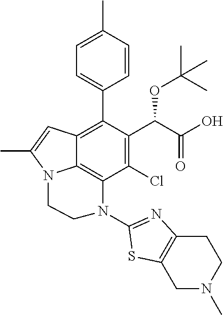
C1(Cl)=C(C(C(O)=O)OC(C)(C)C)C(C2=CC=C(C)C=C2)=C2C3=C1N(C1=NC4=C(S1)CN(C)CC4)CCN3C(C)=C2
